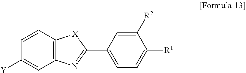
C1(C2=NC3=C([X]2)C=CC([Y])=C3)=CC=C([R1])C([R2])=C1
